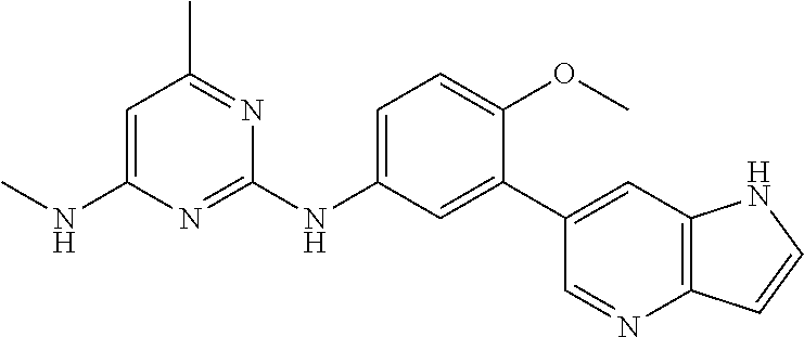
C1(NC2=CC=C(OC)C(C3=CC4=C(N=C3)C=CN4)=C2)=NC(NC)=CC(C)=N1
